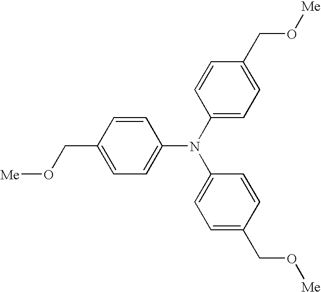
C1=CC(N(C2=CC=C(CO[Me])C=C2)C2=CC=C(CO[Me])C=C2)=CC=C1CO[Me]
